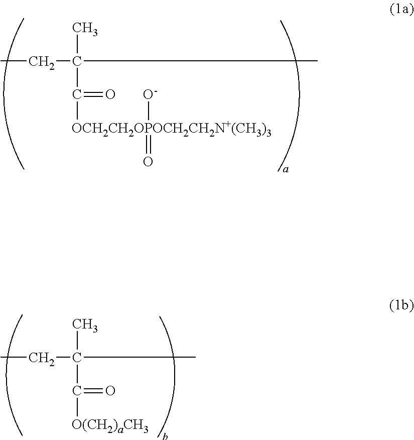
CCC(C)(C(=O)[OCH2CH2OPOCH2CH2N+(CH3)3]([O-])=O)C.CCC(C)(C(=O)[O(CH2)aCH3])C
